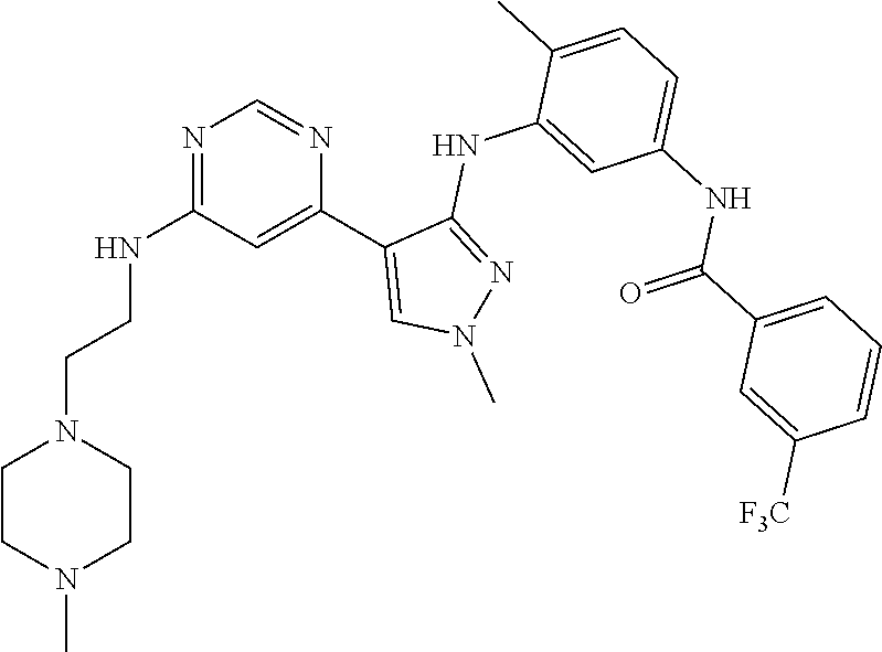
N1=C(NCCN2CCN(C)CC2)C=C(C2=CN(C)N=C2NC2=CC(NC(C3=CC=CC([F3C])=C3)=O)=CC=C2C)N=C1
